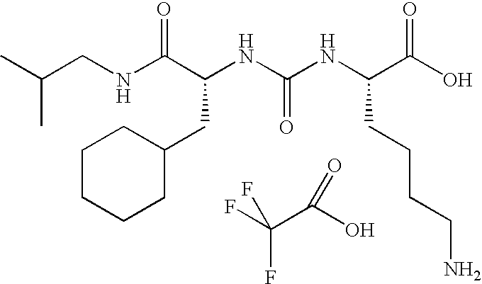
N(C(C(NC(NC(C(O)=O)CCCCN)=O)CC1CCCCC1)=O)CC(C)C.FC(C(O)=O)(F)F
